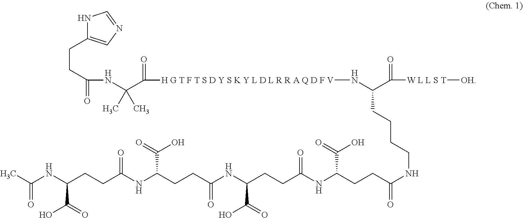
N1C(CCC(=O)NC(C([H G T F T S D Y S K Y L D L R R A Q D F V]NC(C([W L L S T][OH])=O)CCCCNC(=O)CCC(NC(CCC(NC(CCC(NC(CCC(NC(C)=O)C(=O)O)=O)C(=O)O)=O)C(=O)O)=O)C(=O)O)=O)(C)C)=CN=C1
